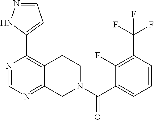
N1=CN=C2C(=C1C1=CC=NN1)CCN(C(C1=CC=CC(C(F)(F)F)=C1F)=O)C2
